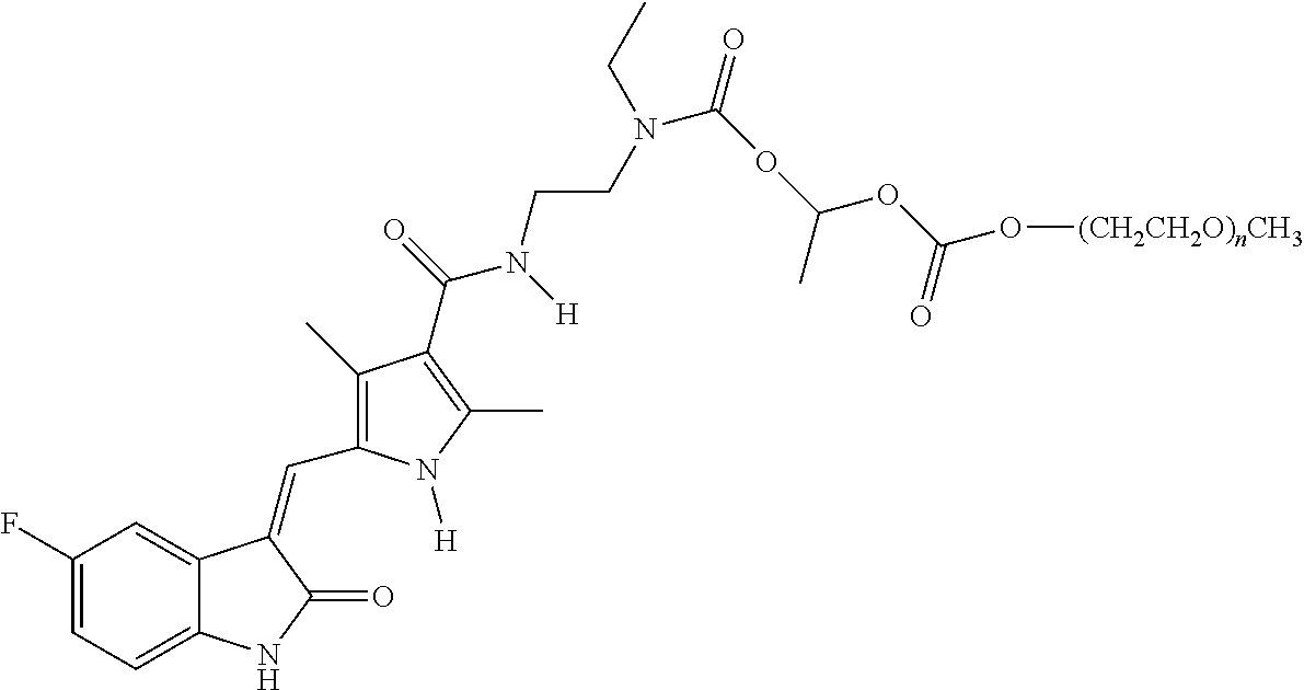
C1(F)=CC=C2C(=C1)C(=CC1=C(C)C(C(=O)N([H])CCN(CC)C(OC(OC(O[(CH2CH2O)nCH3])=O)C)=O)=C(C)N1[H])C(=O)N2
